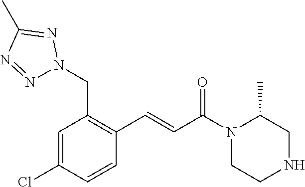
N1(C(C=CC2=C(CN3N=NC(C)=N3)C=C(Cl)C=C2)=O)CCNCC1C
